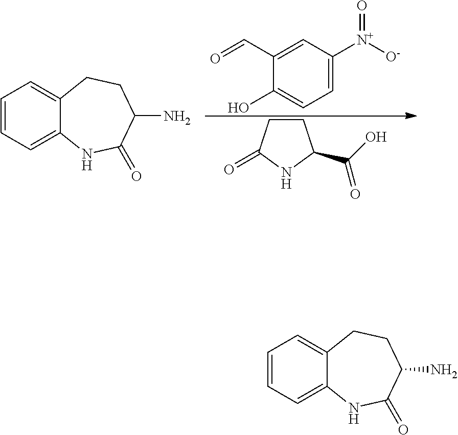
C1=C([N+]([O-])=O)C=C(C=O)C(O)=C1.C1CC(=O)NC1C(O)=O.C1=CC=C2C(=C1)CCC(N)C(=O)N2.C1=CC=C2C(=C1)CCC(N)C(=O)N2
